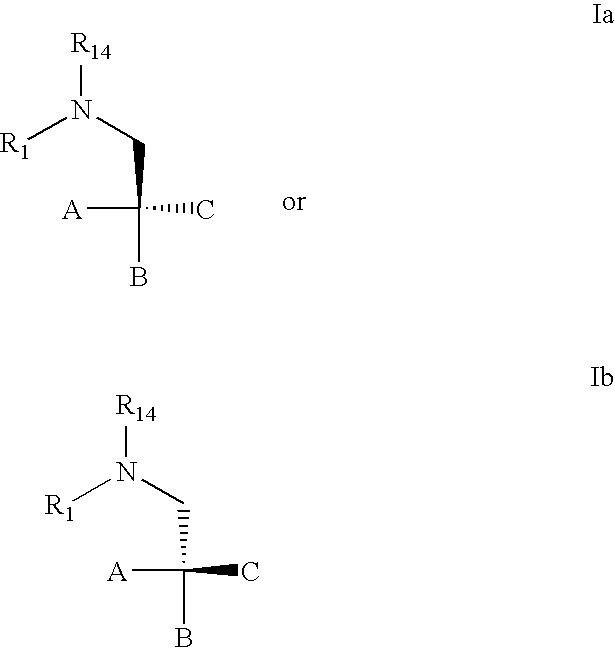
[R14]N(CC([A])(C)B)[R1].[R14]N(CC([A])(C)B)[R1]
